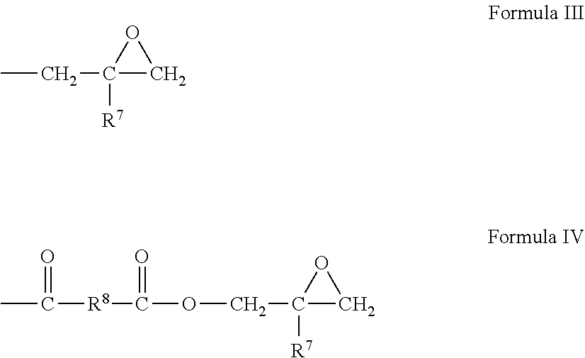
CCC1([R7])CO1.CC(=O)[R8]C(=O)OCC1([R7])CO1
